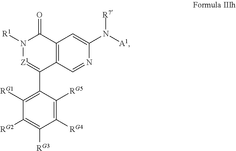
C12=C(C=NC(N([A1])[R7])=C1)C(C1=C([RG1])C([RG2])=C([RG3])C([RG4])=C1[RG5])=[Z1]N([R1])C2=O
